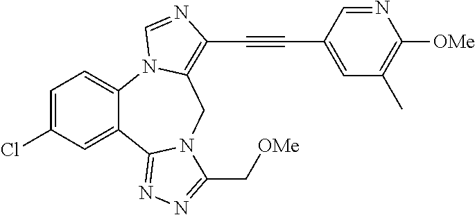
C1=C(Cl)C=C2C(=C1)N1C(=C(C#CC3=CC(C)=C([OMe])N=C3)N=C1)CN1C2=NN=C1C[OMe]
